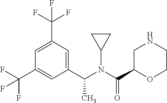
C1=C(C(F)(F)F)C=C(C(N(C(C2OCCNC2)=O)C2CC2)C)C=C1C(F)(F)F
